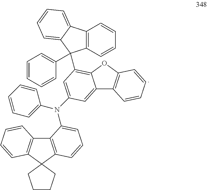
C12=CC(N(C3=CC=CC=C3)C3=CC=CC4=C3C3=C(C=CC=C3)C43CCCC3)=CC(C3(C4=CC=CC=C4)C4=C(C=CC=C4)C4=CC=CC=C43)=C1OC1=C2C=CC=C1
